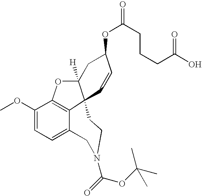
C1(OC)=CC=C2C3=C1OC1([H])C3(C=CC(OC(=O)CCCC(=O)O)C1)CCN(C(=O)OC(C)(C)C)C2
